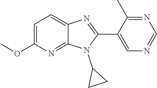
C1=C(OC)N=C2C(=C1)N=C(C1=CN=CN=C1C)N2C1CC1
